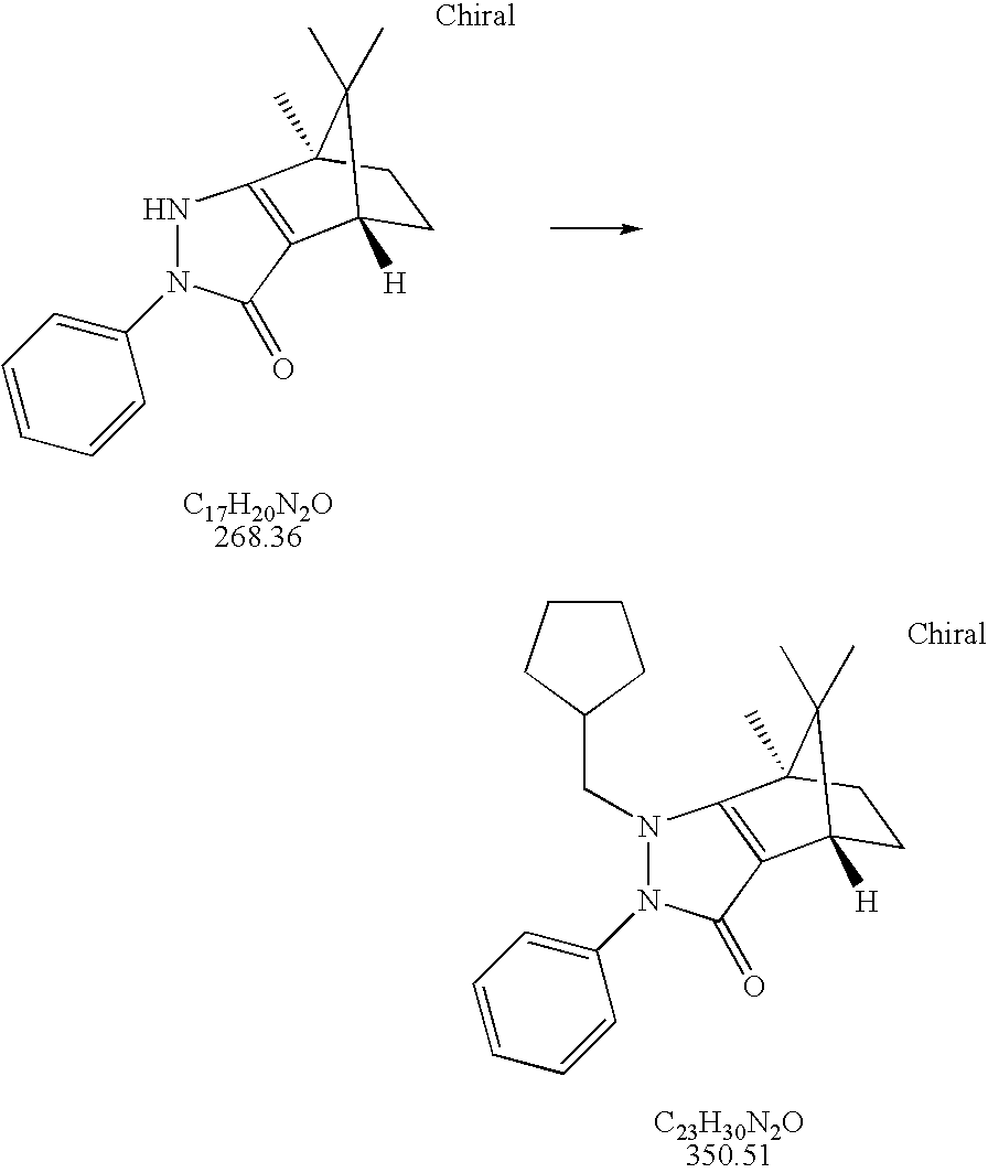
N1N(C2=CC=CC=C2)C(=O)C2=C1C1(C)CCC2([H])C1(C)C.C(N1N(C2=CC=CC=C2)C(=O)C2=C1C1(C)CCC2([H])C1(C)C)C1CCCC1
